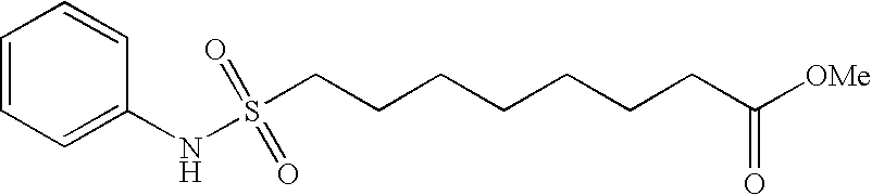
N(S(CCCCCCCC([OMe])=O)(=O)=O)C1=CC=CC=C1
